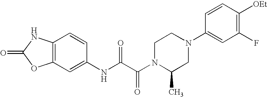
O=C1OC2=C(N1)C=CC(NC(C(N1C(C)CN(C3=CC(F)=C([OEt])C=C3)CC1)=O)=O)=C2
